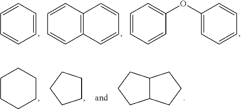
C1=CC=CC=C1.C12=C(C=CC=C1)C=CC=C2.C1(OC2=CC=CC=C2)=CC=CC=C1.C1CCCCC1.C1CCCC1.C12C(CCC1)CCC2
